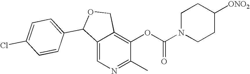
C12=CN=C(C)C(OC(N3CCC([ONO2])CC3)=O)=C1COC2C1=CC=C(Cl)C=C1
